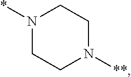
N1(*)CCN([**])CC1
